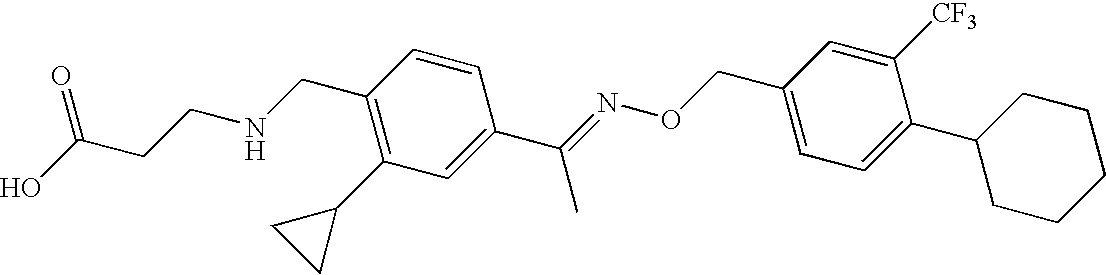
C1(CNCCC(O)=O)=C(C2CC2)C=C(C(=NOCC2=CC=C(C3CCCCC3)C([CF3])=C2)C)C=C1
